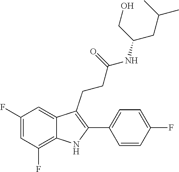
C(C(=O)NC(CC(C)C)CO)CC1=C(C2=CC=C(F)C=C2)NC2=C(F)C=C(F)C=C21
